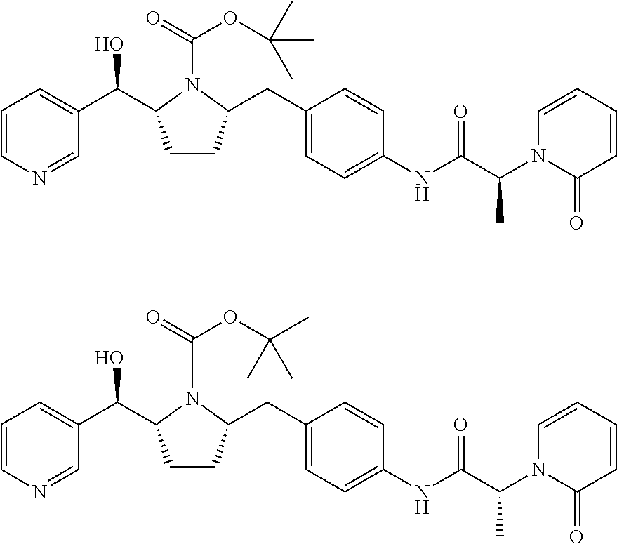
C1=CN=CC(C(O)C2CCC(CC3=CC=C(NC(=O)C(N4C=CC=CC4=O)C)C=C3)N2C(=O)OC(C)(C)C)=C1.C1=CN=CC(C(O)C2CCC(CC3=CC=C(NC(=O)C(N4C=CC=CC4=O)C)C=C3)N2C(=O)OC(C)(C)C)=C1
